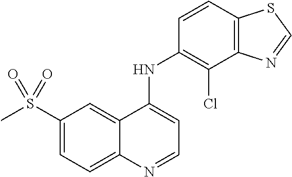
C1(S(C)(=O)=O)=CC=C2C(=C1)C(NC1=C(Cl)C3=C(C=C1)SC=N3)=CC=N2
